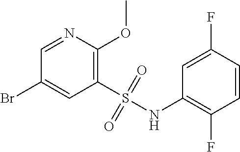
C1(S(NC2=C(F)C=CC(F)=C2)(=O)=O)=C(OC)N=CC(Br)=C1
